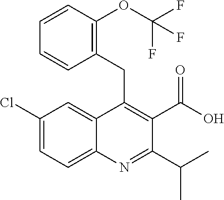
C1(Cl)=CC=C2C(=C1)C(CC1=C(OC(F)(F)F)C=CC=C1)=C(C(O)=O)C(C(C)C)=N2
